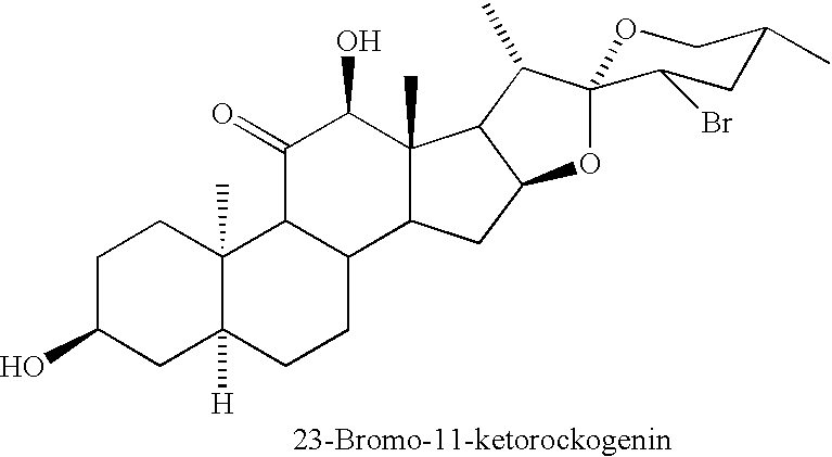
C1C(O)CC2([H])C(C)(C1)C1C(CC2)C2C(C)(C(O)C1=O)C1C(C2)OC2(C1C)OCC(C)CC2Br
